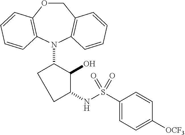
N1(C2CCC(NS(C3=CC=C([OCF3])C=C3)(=O)=O)C2O)C2=C(COC3=C1C=CC=C3)C=CC=C2
